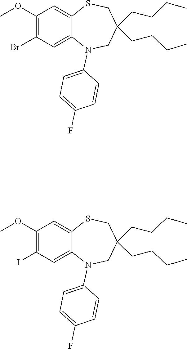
C1=C2SCC(CCCC)(CCCC)CN(C3=CC=C(F)C=C3)C2=CC(Br)=C1OC.C1=C2SCC(CCCC)(CCCC)CN(C3=CC=C(F)C=C3)C2=CC(I)=C1OC
